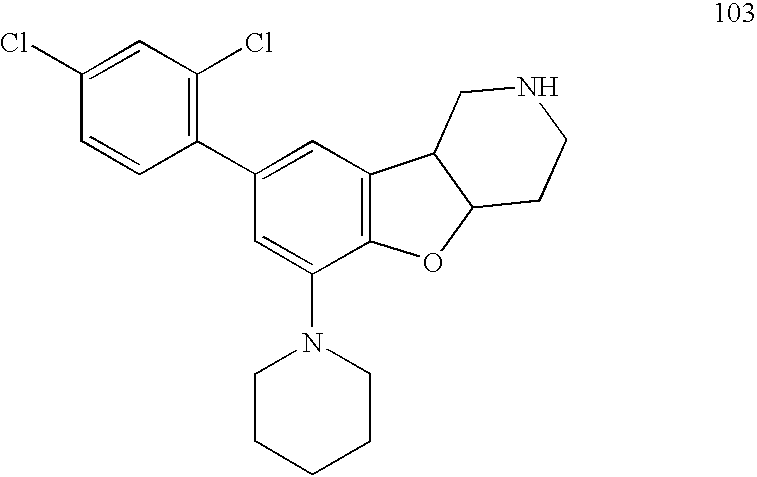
C1=C(Cl)C=CC(C2=CC3=C(C(N4CCCCC4)=C2)OC2C3CNCC2)=C1Cl
